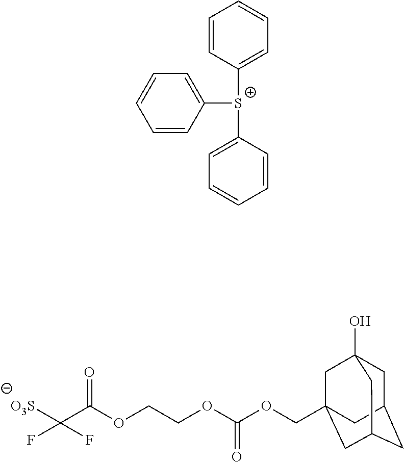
C1=CC([S+](C2=CC=CC=C2)C2=CC=CC=C2)=CC=C1.C1C2CC3CC(COC(OCCOC(C([O3S])(F)F)=O)=O)(CC1(O)C3)C2
